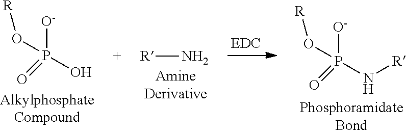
[O-]P(O[R])(N[R])=O.N[R].[O-]P(O[R])(O)=O
